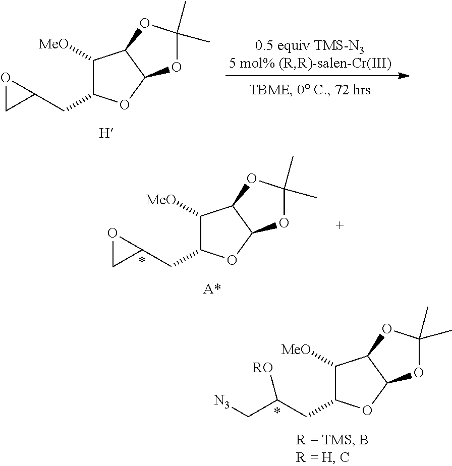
C1([MeO])C(CC(C[N3])[RO])OC2C1OC(C)(C)O2.C1([MeO])C(CC2OC2)OC2C1OC(C)(C)O2.[H].C1([MeO])C(CC2OC2)OC2C1OC(C)(C)O2.[A*]
